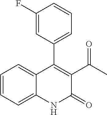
C1=CC=C2C(=C1)C(C1=CC=CC(F)=C1)=C(C(C)=O)C(=O)N2
